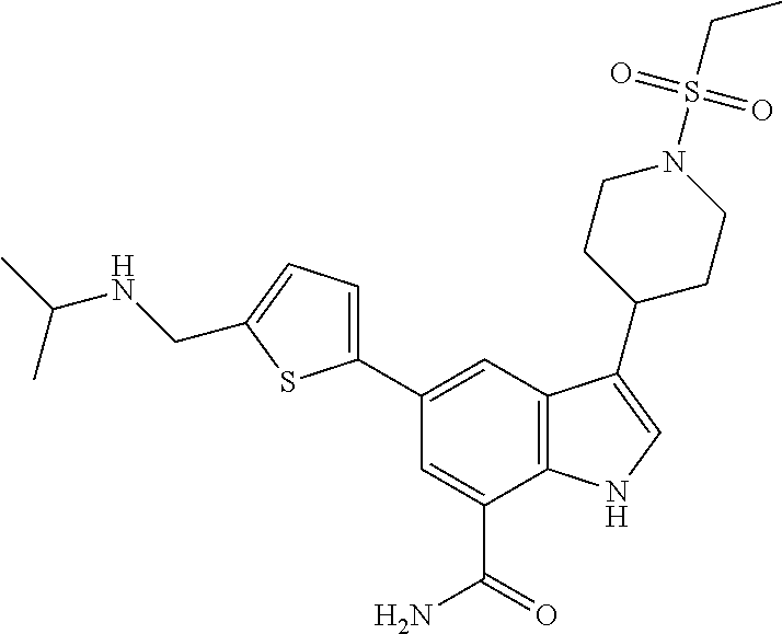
C1(C2=CC=C(CNC(C)C)S2)=CC2=C(C(C(=O)N)=C1)NC=C2C1CCN(S(CC)(=O)=O)CC1
